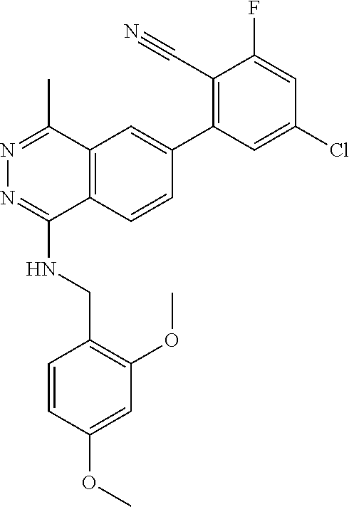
COC1=CC(OC)=C(CNC2=NN=C(C)C3=C2C=CC(C2=C(C#N)C(F)=CC(Cl)=C2)=C3)C=C1
